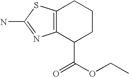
C12=C(C(C(OCC)=O)CCC1)N=C(N)S2
